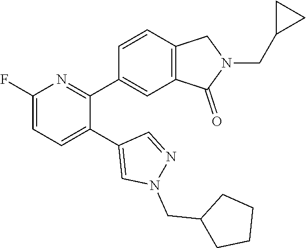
C1(F)=CC=C(C2=CN(CC3CCCC3)N=C2)C(C2=CC3=C(C=C2)CN(CC2CC2)C3=O)=N1
